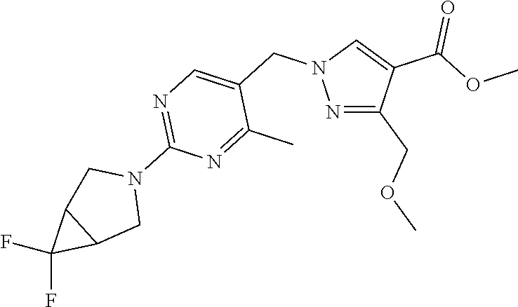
N1=C(COC)C(C(=O)OC)=CN1CC1=CN=C(N2CC3C(C2)C3(F)F)N=C1C
